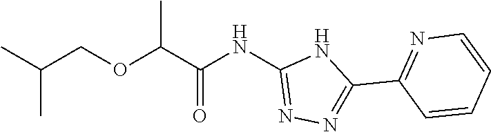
CC(COC(C(NC1=NN=C(C2=NC=CC=C2)N1)=O)C)C
